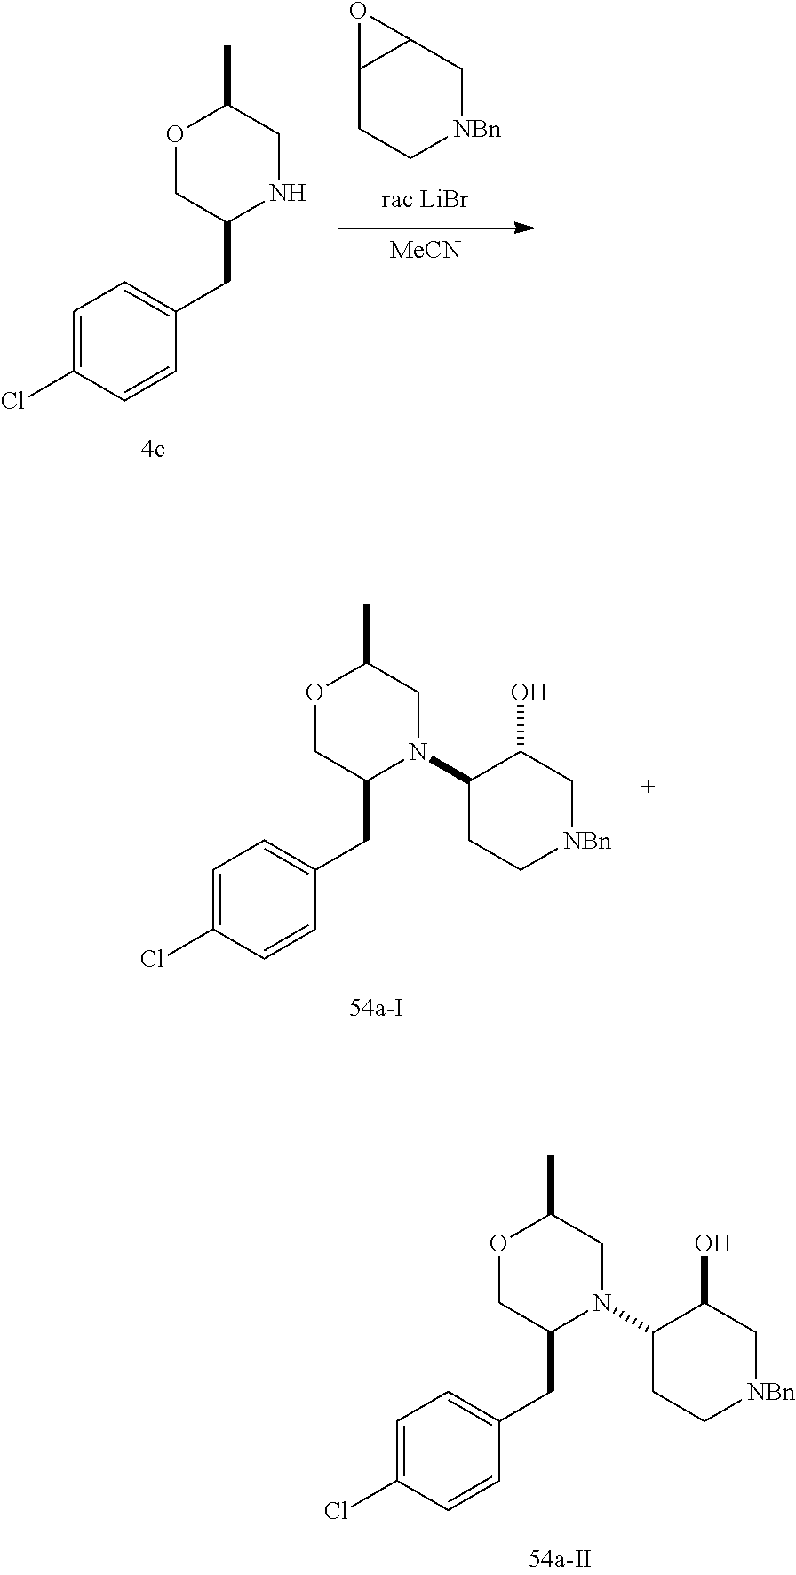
C12CC[NBn]CC1O2.[MeCN].C1=C(Cl)C=CC(CC2NCC(C)OC2)=C1.C1=C(Cl)C=CC(CC2N(C3CC[NBn]CC3O)CC(C)OC2)=C1.C1=C(Cl)C=CC(CC2N(C3CC[NBn]CC3O)CC(C)OC2)=C1
